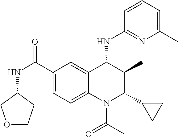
C1(C(=O)NC2CCOC2)=CC=C2C(=C1)C(NC1=NC(C)=CC=C1)C(C)C(C1CC1)N2C(=O)C
